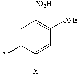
C1=C(Cl)C([X])=CC([OMe])=C1[CO2H]
